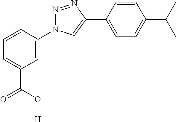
C1=CC(N2N=NC(C3=CC=C(C(C)C)C=C3)=C2)=CC(C(O[H])=O)=C1
